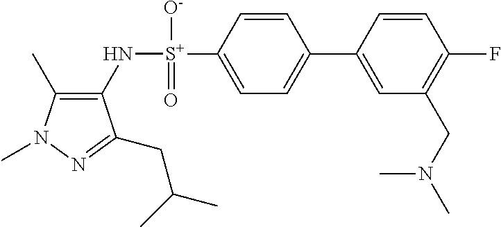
C1(C)=C(N[S+](C2=CC=C(C3=CC(CN(C)C)=C(F)C=C3)C=C2)([O-])=O)C(CC(C)C)=NN1C
